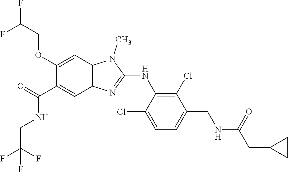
C1(OCC(F)F)=CC2=C(C=C1C(NCC(F)(F)F)=O)N=C(NC1=C(Cl)C(CNC(CC3CC3)=O)=CC=C1Cl)N2C
